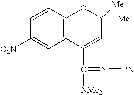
C1([O2N])=CC2=C(C=C1)OC([Me])([Me])C=C2C([NMe2])=N[CN]
